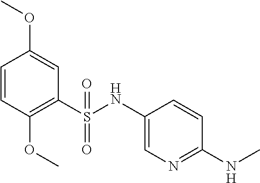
C1(S(NC2=CN=C(NC)C=C2)(=O)=O)=C(OC)C=CC(OC)=C1
